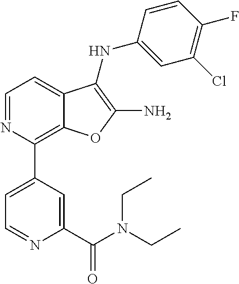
C1=NC(C2=CC=NC(C(N(CC)CC)=O)=C2)=C2C(=C1)C(NC1=CC(Cl)=C(F)C=C1)=C(N)O2
